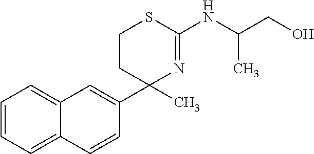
C1=CC=C2C(=C1)C=C(C1(C)N=C(NC(CO)C)SCC1)C=C2
